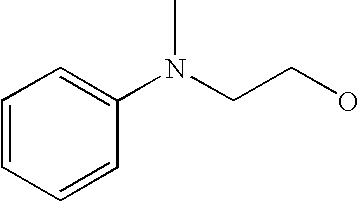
C1=CC=CC(N(CCO)C)=C1
